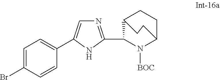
C1=C(Br)C=CC(C2=CN=C(C3N([BOC])C4CCC3CC4)N2)=C1
